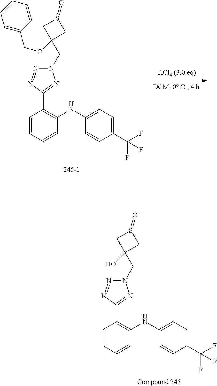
N1(CC2(O)CS(=O)C2)N=NC(C2=C(NC3=CC=C(C(F)(F)F)C=C3)C=CC=C2)=N1.N1(CC2(OCC3=CC=CC=C3)CS(=O)C2)N=NC(C2=C(NC3=CC=C(C(F)(F)F)C=C3)C=CC=C2)=N1
